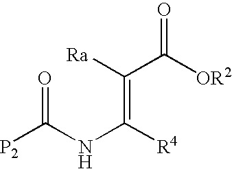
O=C(NC(=C([Ra])C([OR2])=O)[R4])[P2]
